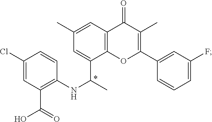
C1(Cl)=CC(C(=O)O)=C(NC(C)C2=CC(C)=CC3=C2OC(C2=CC(F)=CC=C2)=C(C)C3=O)C=C1
